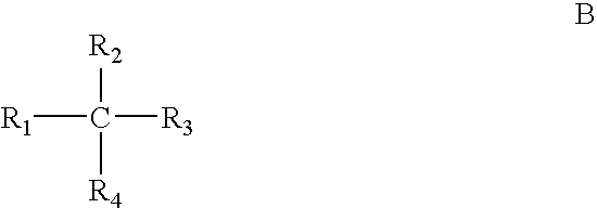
C([R2])([R3])([R1])[R4]
